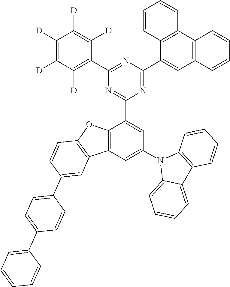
C1([D])=C([D])C([D])=C(C2=NC(C3=CC4=C(C5=C3C=CC=C5)C=CC=C4)=NC(C3=CC(N4C5=CC=CC=C5C5=C4C=CC=C5)=CC4=C3OC3=C4C=C(C4=CC=C(C5=CC=CC=C5)C=C4)C=C3)=N2)C([D])=C1[D]
